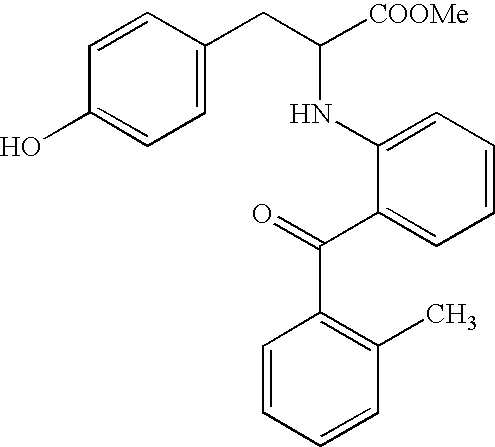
C1=CC(O)=CC=C1CC([COOMe])NC1=CC=CC=C1C(=O)C1=C(C)C=CC=C1
